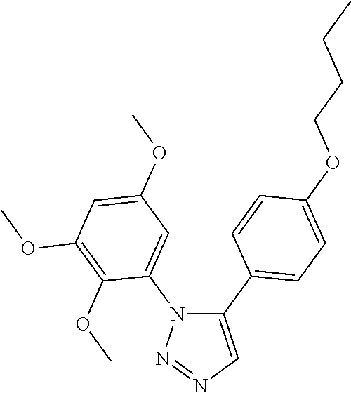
C1(C2=CC=C(OCCCC)C=C2)=CN=NN1C1=CC(OC)=CC(OC)=C1OC
